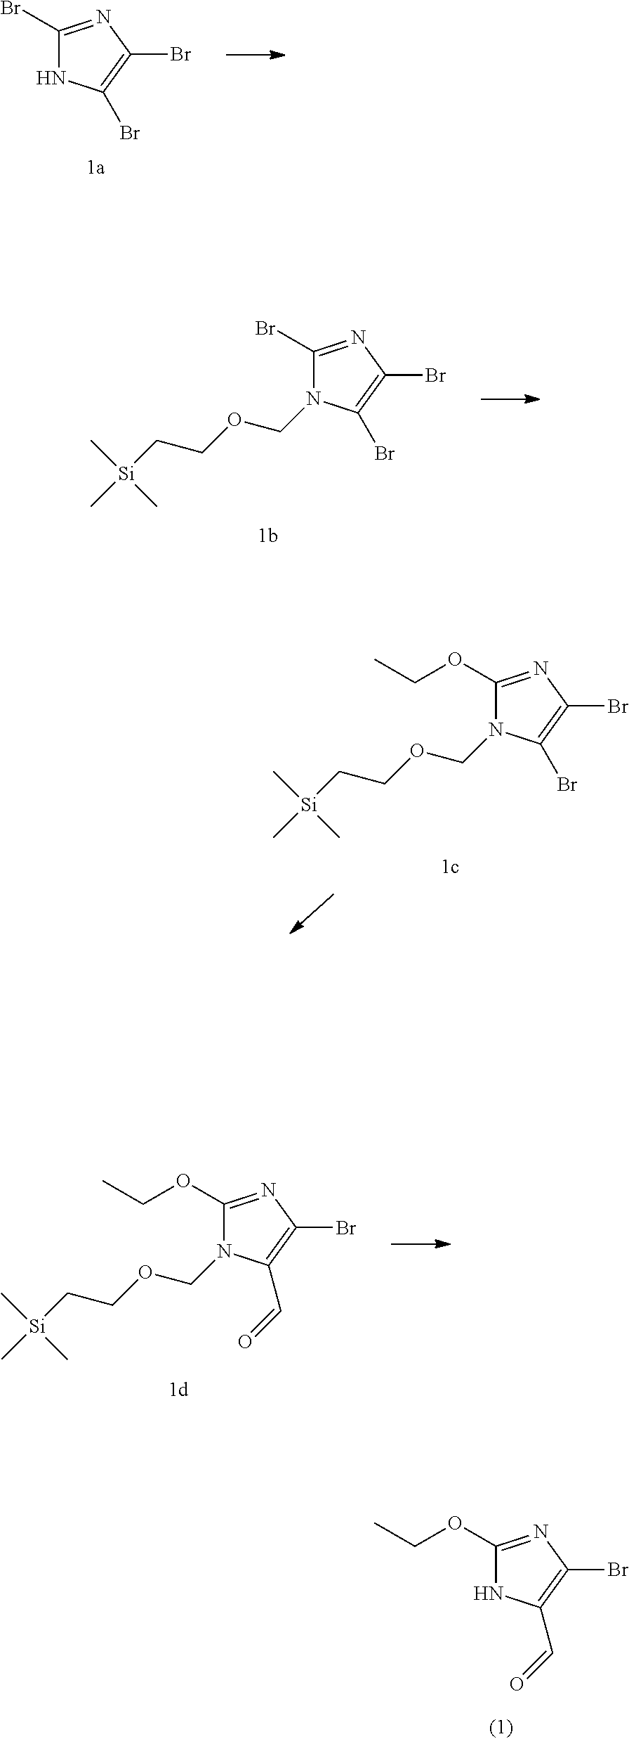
C1(OCC)=NC(Br)=C(C=O)N1.C1(Br)=NC(Br)=C(Br)N1.C1(Br)=NC(Br)=C(Br)N1COCC[Si](C)(C)C.C1(OCC)=NC(Br)=C(Br)N1COCC[Si](C)(C)C.C1(OCC)=NC(Br)=C(C=O)N1COCC[Si](C)(C)C
